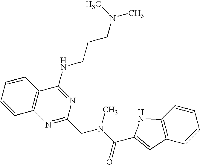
C1=CC=CC2=C1N=C(CN(C)C(=O)C1=CC3=C(C=CC=C3)N1)N=C2NCCCN(C)C
